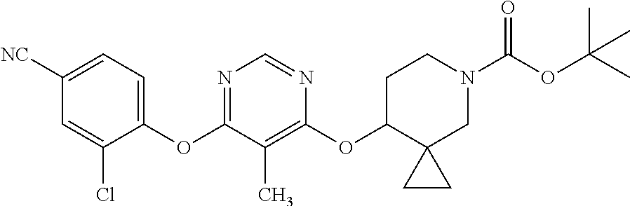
C1([CN])=CC=C(OC2=NC=NC(OC3C4(CN(C(OC(C)(C)C)=O)CC3)CC4)=C2C)C(Cl)=C1
